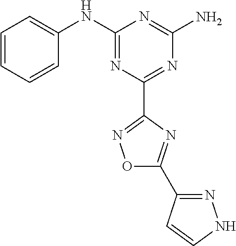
C1=CC=CC(NC2=NC(C3=NOC(C4=NNC=C4)=N3)=NC(N)=N2)=C1
